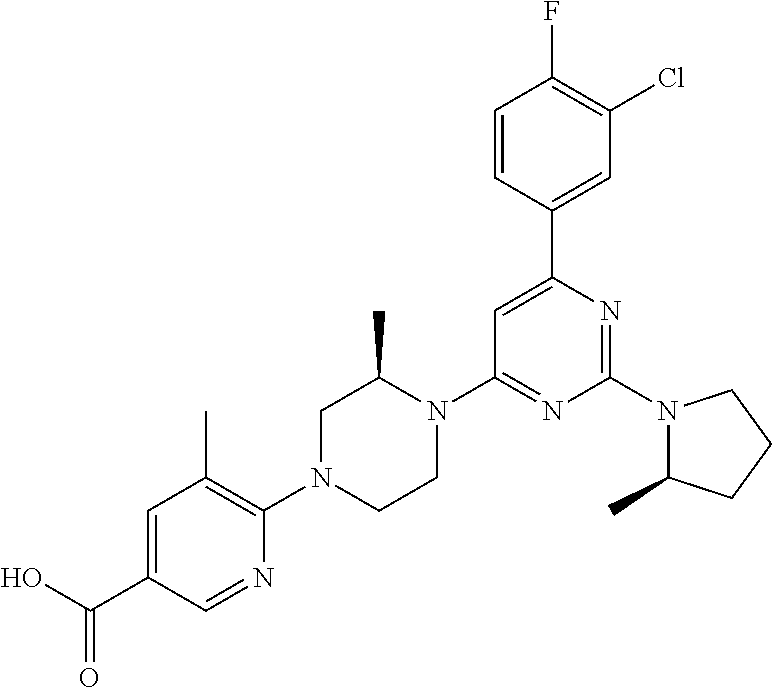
N1(C2=NC(C3=CC(Cl)=C(F)C=C3)=CC(N3C(C)CN(C4=C(C)C=C(C(O)=O)C=N4)CC3)=N2)C(C)CCC1
